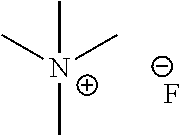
[N+](C)(C)(C)C.[F-]
